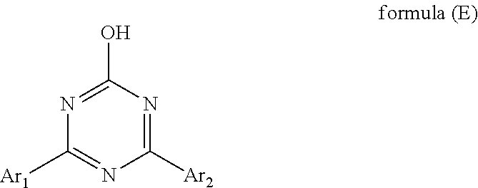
C1(O)=NC([Ar1])=NC([Ar2])=N1
